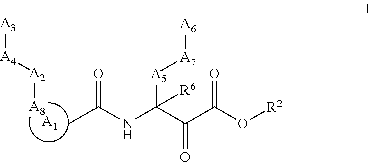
[A3][A4][A2][A8].[A1].CC(NC(C(C(O[R2])=O)=O)([A5][A7][A6])[R6])=O
